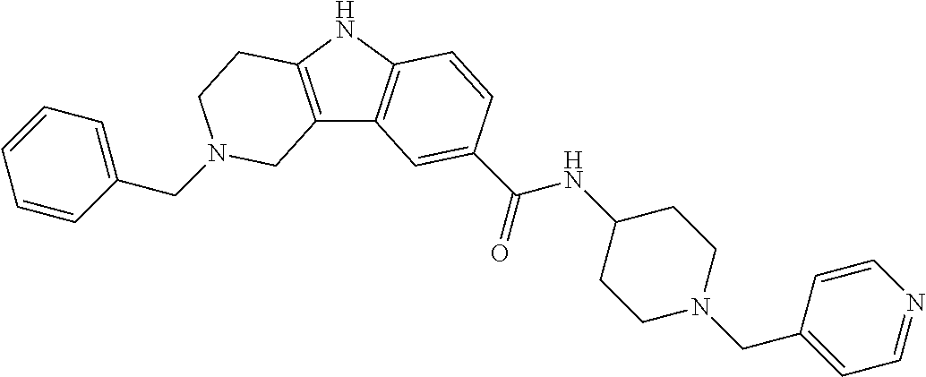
C1(CN2CCC3=C(C4=C(N3)C=CC(C(=O)NC3CCN(CC5=CC=NC=C5)CC3)=C4)C2)=CC=CC=C1
